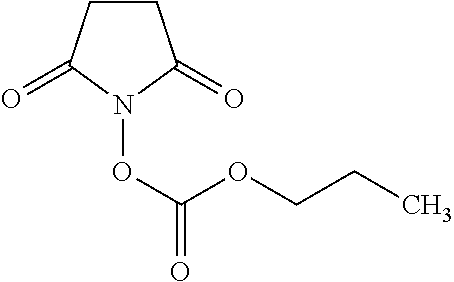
C1CC(=O)N(OC(OCCC)=O)C1=O
